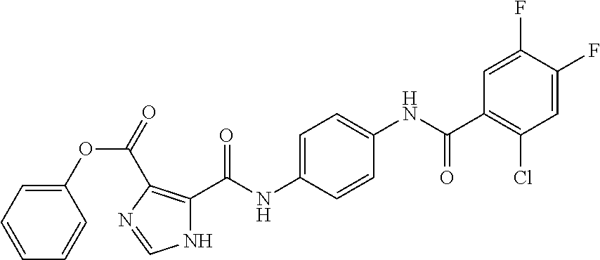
C1=C(F)C(F)=CC(Cl)=C1C(NC1=CC=C(NC(C2=C(C(=O)OC3=CC=CC=C3)N=CN2)=O)C=C1)=O
